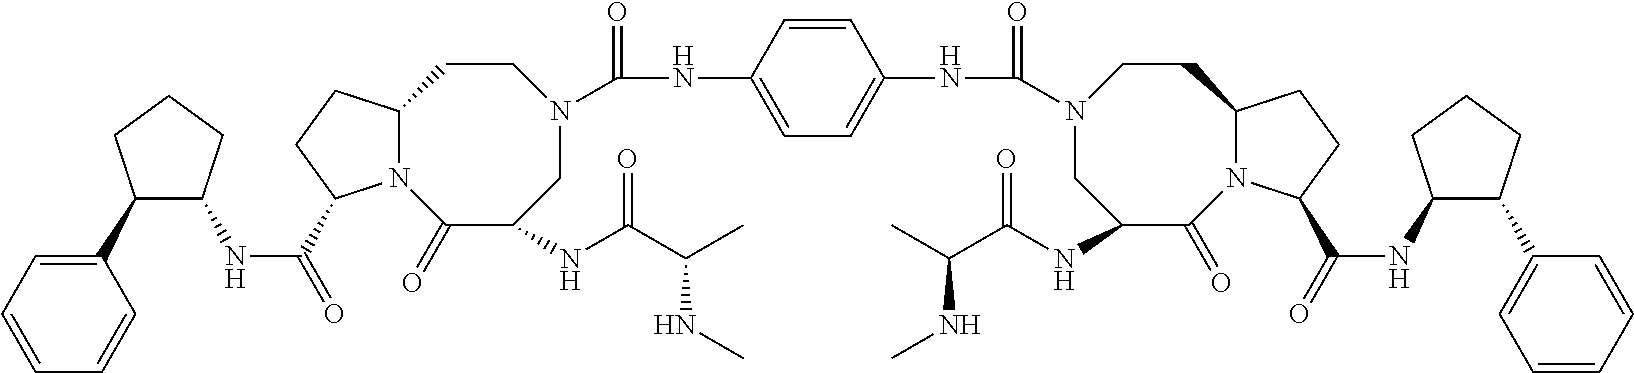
N(C(=O)C1N2C(CC1)CCN(C(NC1=CC=C(NC(=O)N3CC(NC(C(C)NC)=O)C(=O)N4C(CC3)CCC4C(=O)NC3C(C4=CC=CC=C4)CCC3)C=C1)=O)CC(NC(C(C)NC)=O)C2=O)C1C(C2=CC=CC=C2)CCC1
